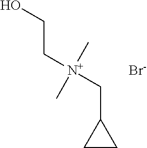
C(C1CC1)[N+](C)(C)CCO.[Br-]
